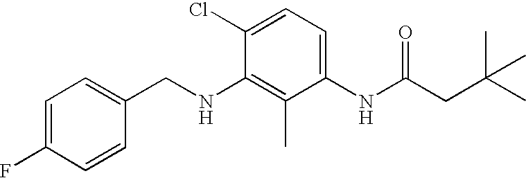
C1=C(F)C=CC(CNC2=C(C)C(NC(CC(C)(C)C)=O)=CC=C2Cl)=C1
